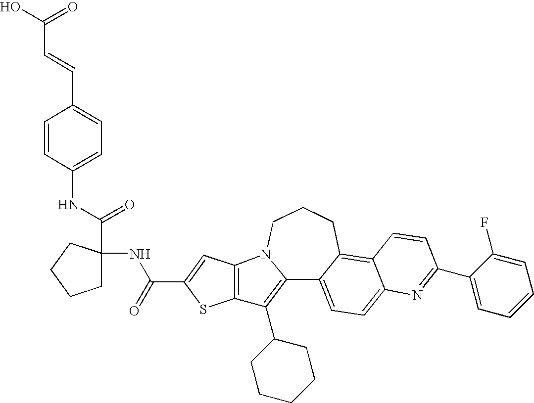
C12=C(C3CCCCC3)C3=C(N1CCCC1=C4C(=CC=C21)N=C(C1=CC=CC=C1F)C=C4)C=C(C(=O)NC1(C(=O)NC2=CC=C(C=CC(=O)O)C=C2)CCCC1)S3
